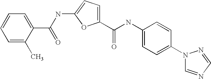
C1(C(NC2=CC=C(N3C=NC=N3)C=C2)=O)=CC=C(NC(C2=CC=CC=C2C)=O)O1
